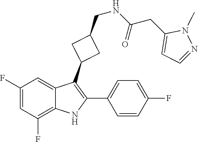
N1(C)N=CC=C1CC(=O)NCC1CC(C2=C(C3=CC=C(F)C=C3)NC3=C(F)C=C(F)C=C23)C1
